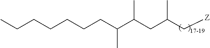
C(CCCC(C(CC(C[Z])C)C)C)CCC
